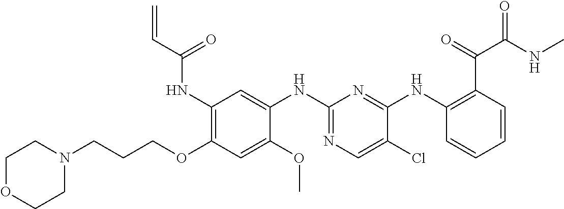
C1(NC(C=C)=O)=C(OCCCN2CCOCC2)C=C(OC)C(NC2=NC=C(Cl)C(NC3=C(C(=O)C(NC)=O)C=CC=C3)=N2)=C1
